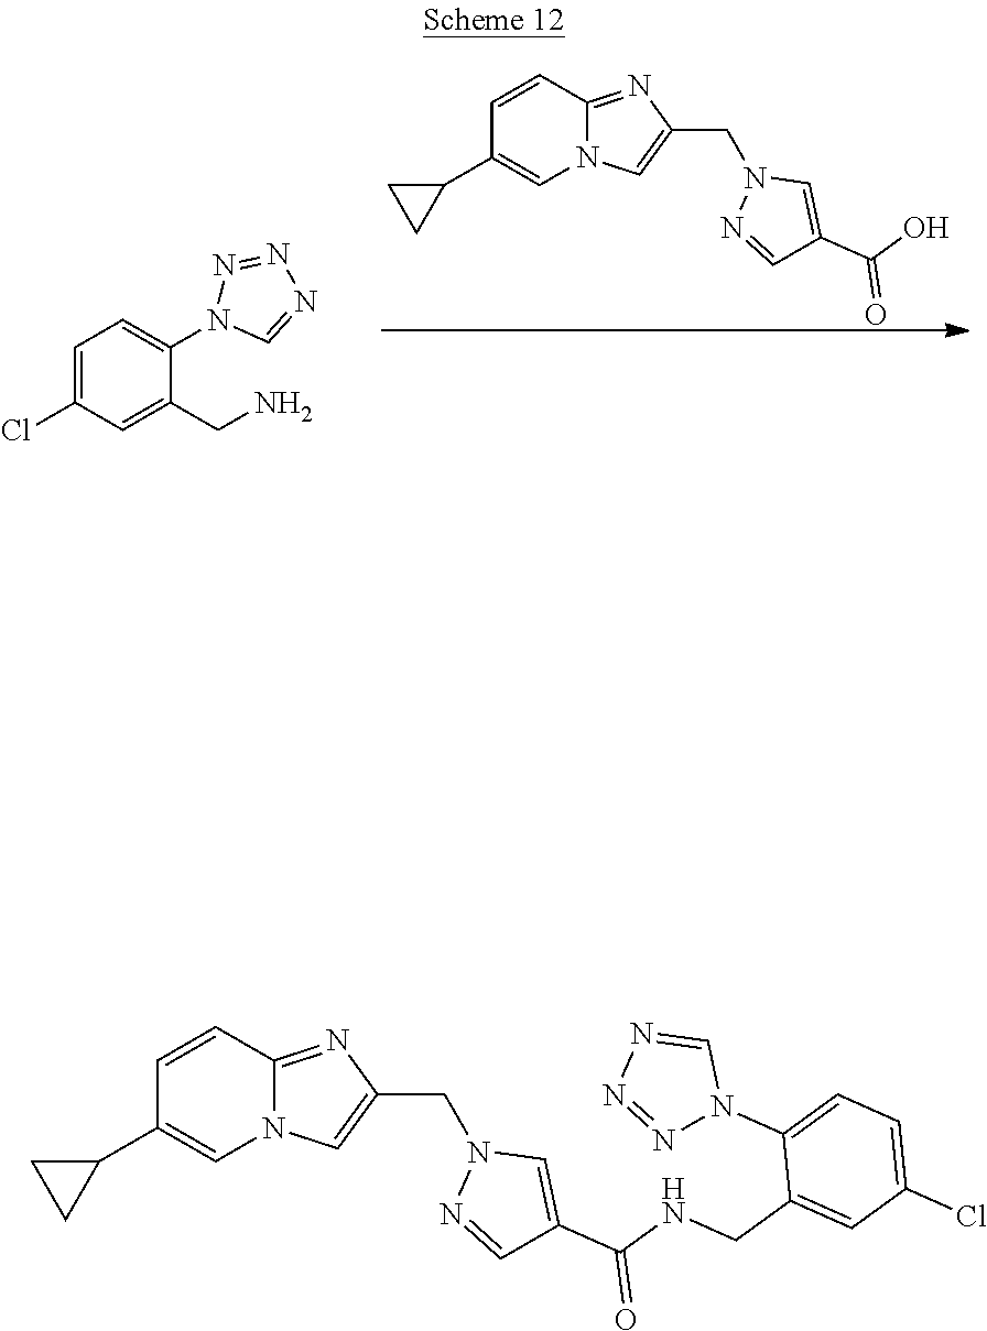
C1=CC2=NC(CN3N=CC(C(NCC4=CC(Cl)=CC=C4N4C=NN=N4)=O)=C3)=CN2C=C1C1CC1.C1=CC2=NC(CN3N=CC(C(O)=O)=C3)=CN2C=C1C1CC1.C1=C(Cl)C=C(CN)C(N2C=NN=N2)=C1
